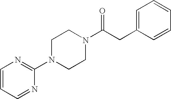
C1(N2CCN(C(CC3=CC=CC=C3)=O)CC2)=NC=CC=N1
